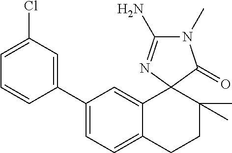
C1(C2=CC(Cl)=CC=C2)=CC=C2C(=C1)C1(C(C)(C)CC2)C(=O)N(C)C(N)=N1
